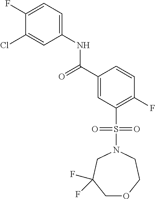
C(C1=CC(S(N2CCOCC(F)(F)C2)(=O)=O)=C(F)C=C1)(=O)NC1=CC=C(F)C(Cl)=C1
